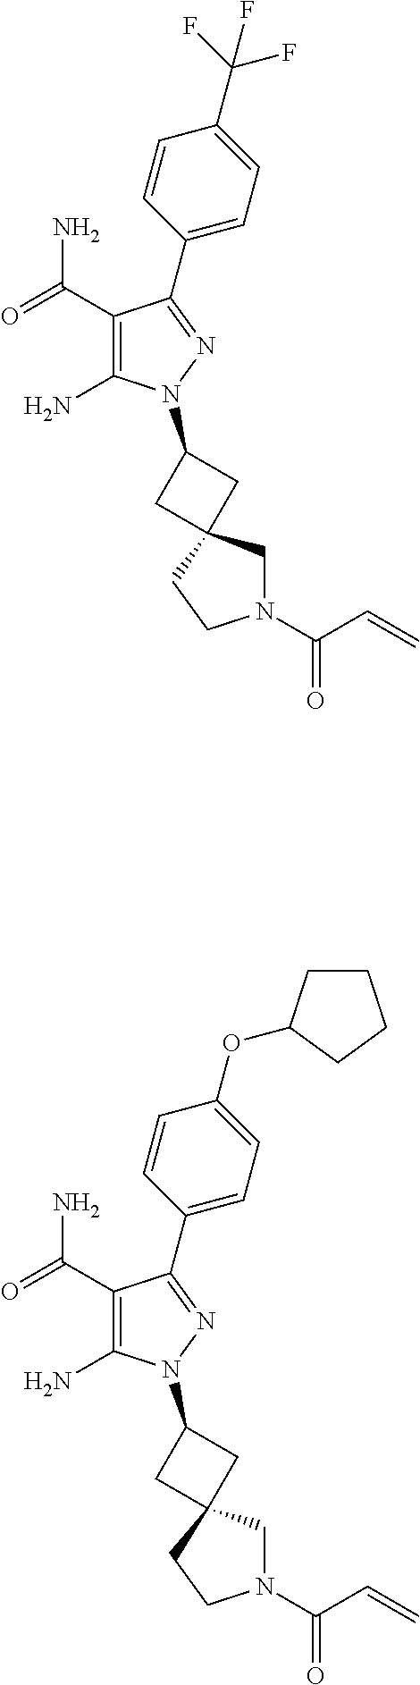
C1(C(=O)N)=C(N)N(C2CC3(C2)CN(C(C=C)=O)CC3)N=C1C1=CC=C(C(F)(F)F)C=C1.C1(C(=O)N)=C(N)N(C2CC3(C2)CN(C(C=C)=O)CC3)N=C1C1=CC=C(OC2CCCC2)C=C1
